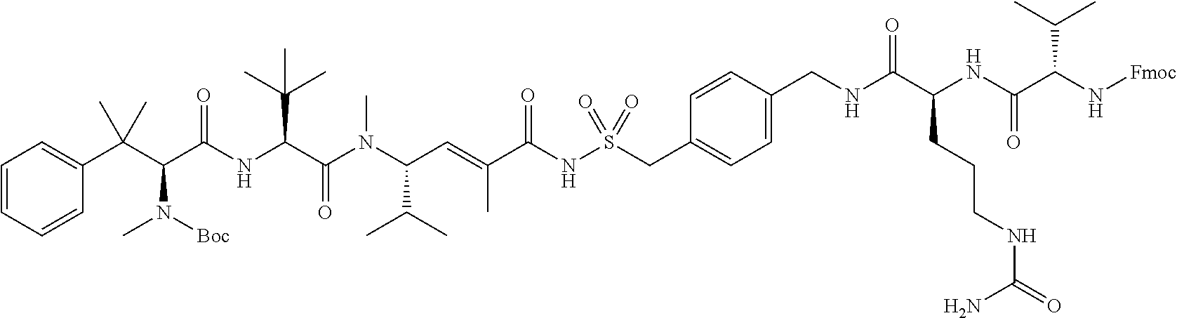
C1=CC=CC(C(C(C(NC(C(N(C(C=C(C(NS(CC2=CC=C(CNC(C(NC(C(N[Fmoc])C(C)C)=O)CCCNC(=O)N)=O)C=C2)(=O)=O)=O)C)C(C)C)C)=O)C(C)(C)C)=O)N(C)[Boc])(C)C)=C1
